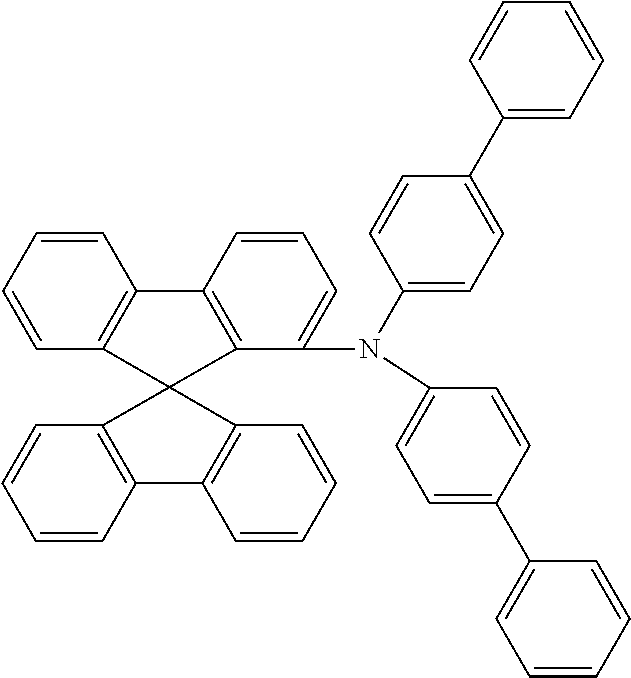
C1(C2=CC=CC=C2)=CC=C(N(C2=CC=C(C3=CC=CC=C3)C=C2)C2=CC=CC3=C2C2(C4=C3C=CC=C4)C3=C(C=CC=C3)C3=C2C=CC=C3)C=C1
